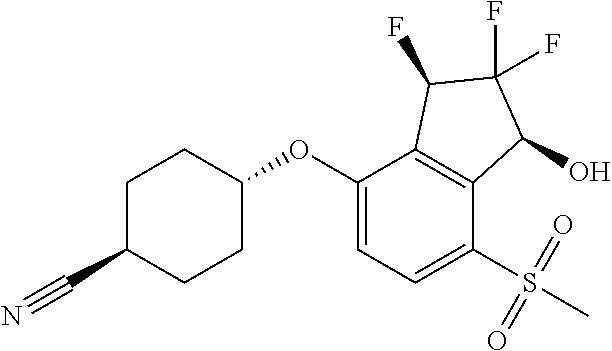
C1(OC2CCC(C#N)CC2)=CC=C(S(=O)(=O)C)C2=C1C(F)C(F)(F)C2O
